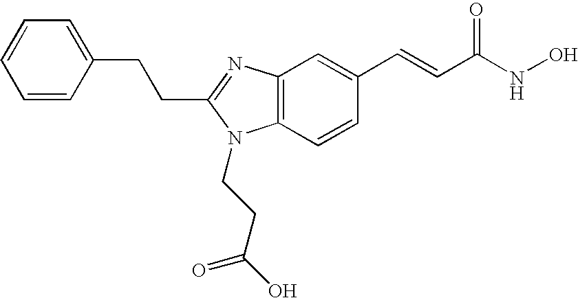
C(C1=NC2=C(C=CC(C=CC(NO)=O)=C2)N1CCC(O)=O)CC1=CC=CC=C1
